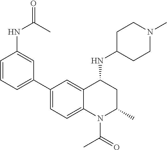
C1(NC2CC(C)N(C(C)=O)C3=CC=C(C4=CC=CC(NC(=O)C)=C4)C=C23)CCN(C)CC1
